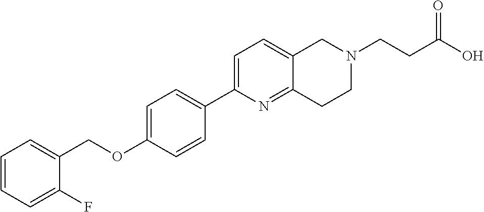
C1=CC=C(F)C(COC2=CC=C(C3=CC=C4C(=N3)CCN(CCC(O)=O)C4)C=C2)=C1
